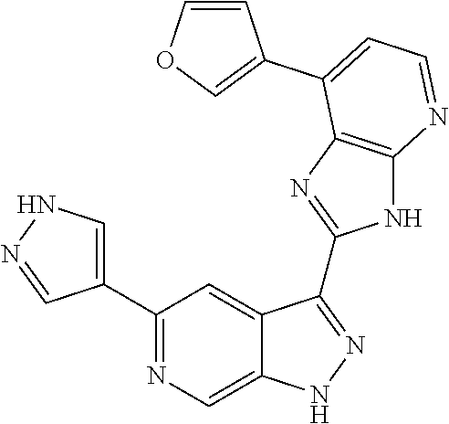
C1(C2=NC=C3C(=C2)C(C2=NC4=C(N2)N=CC=C4C2=COC=C2)=NN3)=CNN=C1
